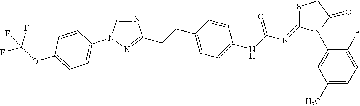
C1(N2C(=NC(NC3=CC=C(CCC4=NN(C5=CC=C(OC(F)(F)F)C=C5)C=N4)C=C3)=O)SCC2=O)=CC(C)=CC=C1F
